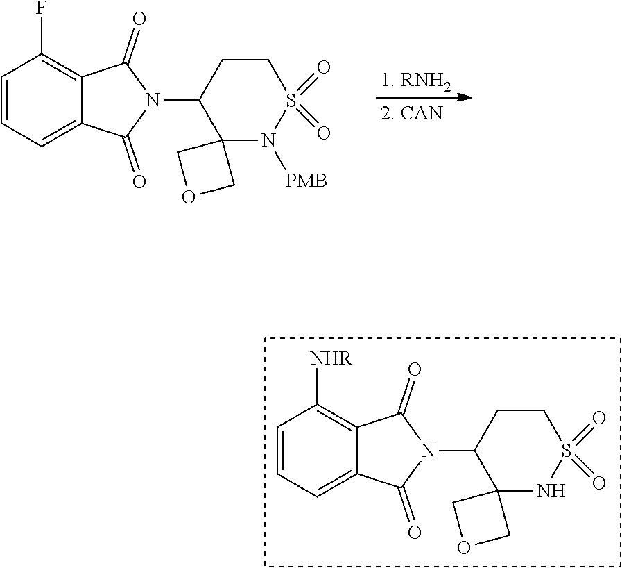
C12(NS(=O)(=O)CCC1N1C(=O)C3=C([NHR])C=CC=C3C1=O)COC2.C12(N([PMB])S(=O)(=O)CCC1N1C(=O)C3=C(F)C=CC=C3C1=O)COC2
